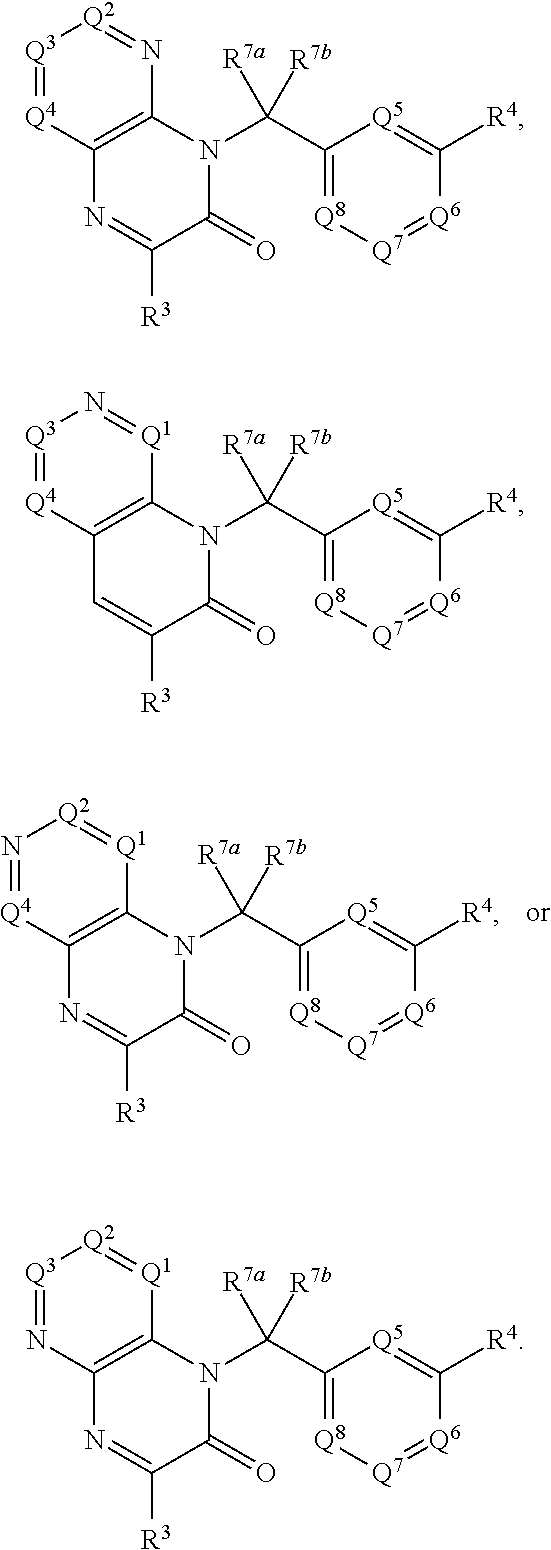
C1(C(N2C3=C(N=C([R3])C2=O)[Q4]=N[Q2]=[Q1]3)([R7a])[R7b])=[Q8][Q7]=[Q6]C([R4])=[Q5]1.C1(C(N2C3=C(N=C([R3])C2=O)[Q4]=[Q3][Q2]=N3)([R7a])[R7b])=[Q8][Q7]=[Q6]C([R4])=[Q5]1.C1(C(N2C3=C(C=C([R3])C2=O)[Q4]=[Q3]N=[Q1]3)([R7a])[R7b])=[Q8][Q7]=[Q6]C([R4])=[Q5]1.C1(C(N2C3=C(N=C([R3])C2=O)N=[Q3][Q2]=[Q1]3)([R7a])[R7b])=[Q8][Q7]=[Q6]C([R4])=[Q5]1
